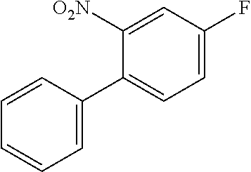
C1=C(C2=CC=C(F)C=C2[O2N])C=CC=C1
